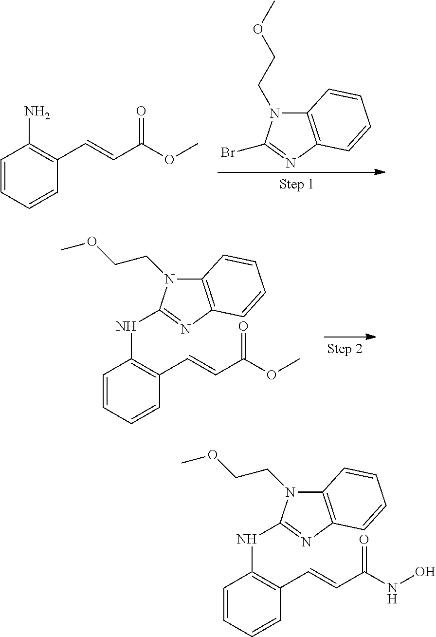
C1=CC=CC(C=CC(OC)=O)=C1N.C12=C(N=C(Br)N1CCOC)C=CC=C2.C12=C(N=C(NC3=C(C=CC(OC)=O)C=CC=C3)N1CCOC)C=CC=C2.C12=C(N=C(NC3=C(C=CC(NO)=O)C=CC=C3)N1CCOC)C=CC=C2
